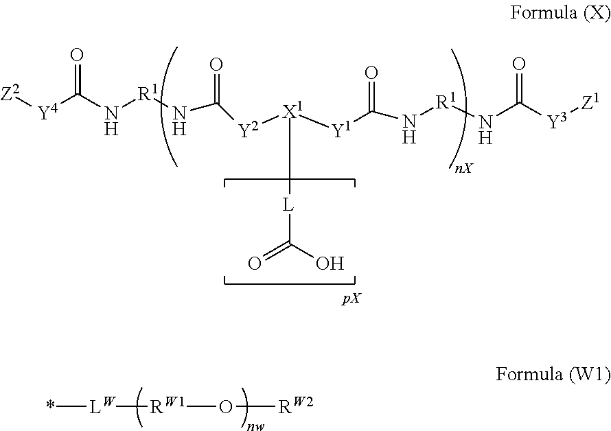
[Z2][Y4]C(N[R1]NC(=O)[Y2][X1]([Y1]C(=O)N[R1]NC([Y3][Z1])=O)[L]C(=O)O)=O.*[LW][RW1]O[RW2]
